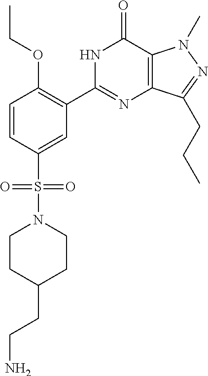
C1(S(=O)(=O)N2CCC(CCN)CC2)=CC(C2=NC3=C(C(=O)N2)N(C)N=C3CCC)=C(OCC)C=C1
